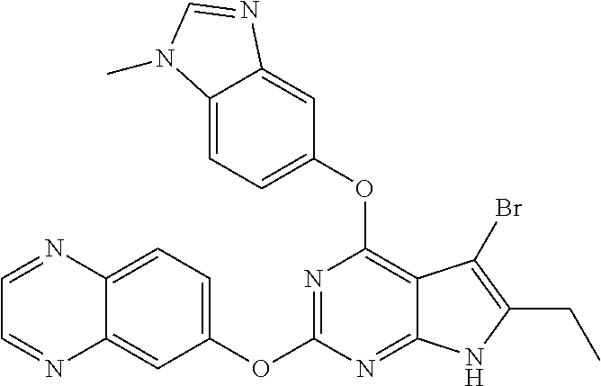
C12=CC=C(OC3=NC(OC4=CC=C5C(=C4)N=CN5C)=C4C(=N3)NC(CC)=C4Br)C=C1N=CC=N2
